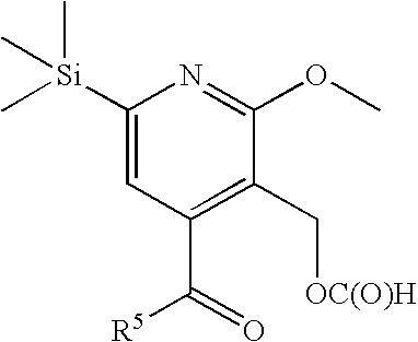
C1([Si](C)(C)C)=CC(C([R5])=O)=C(C[OC(O)H])C(OC)=N1
